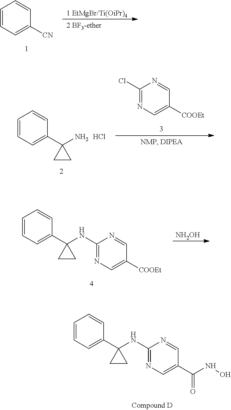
C1(NC2(C3=CC=CC=C3)CC2)=NC=C(C(NO)=O)C=N1.C1=CC=C([CN])C=C1.[2 BF3-ether].[1 EtMgBr/Ti(OiPr)4].C1=CC=C(C2(N)CC2)C=C1.Cl.C1(Cl)=NC=C([COOEt])C=N1.[NH2OH].C1(NC2(C3=CC=CC=C3)CC2)=NC=C([COOEt])C=N1
